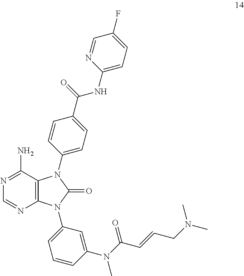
N1=C(N)C2=C(N=C1)N(C1=CC=CC(N(C(C=CCN(C)C)=O)C)=C1)C(=O)N2C1=CC=C(C(NC2=CC=C(F)C=N2)=O)C=C1
